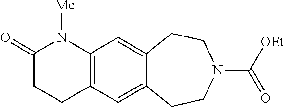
C12=C(C=C3C(=C1)CCN(C([OEt])=O)CC3)CCC(=O)N2[Me]
